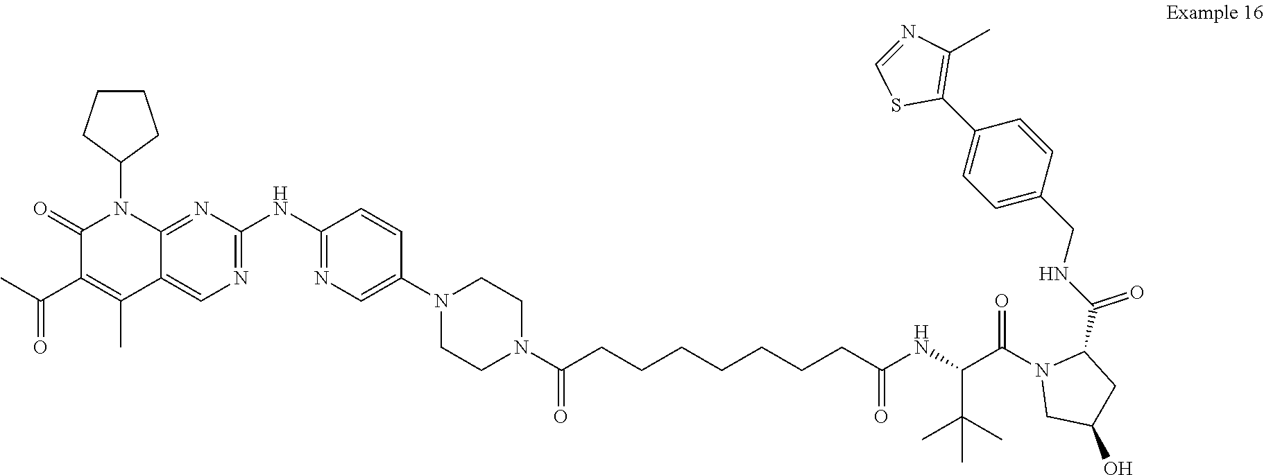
N1=CSC(C2=CC=C(CNC(C3N(C(C(NC(=O)CCCCCCCC(N4CCN(C5=CN=C(NC6=NC=C7C(C)=C(C(=O)C)C(=O)N(C8CCCC8)C7=N6)C=C5)CC4)=O)C(C)(C)C)=O)CC(O)C3)=O)C=C2)=C1C
